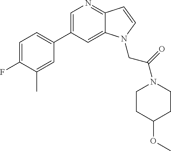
C1=C(C2=CC=C(F)C(C)=C2)C=C2C(=N1)C=CN2CC(=O)N1CCC(OC)CC1
